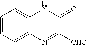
C1=CC=C2C(=C1)NC(=O)C([CHO])=N2
